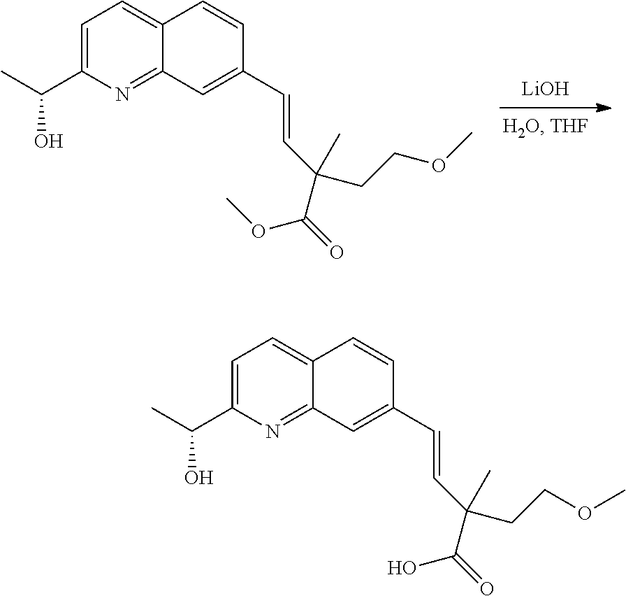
[LiOH].C1=C(C(C)O)N=C2C(=C1)C=CC(C=CC(CCOC)(C(=O)OC)C)=C2.C1=C(C(C)O)N=C2C(=C1)C=CC(C=CC(CCOC)(C(=O)O)C)=C2
